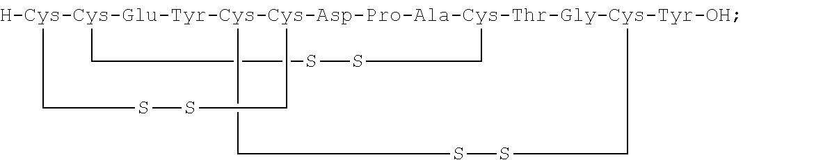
[H-Cys-Cys-Glu-Tyr-Cys-Cys-Asp-Pro-Ala-Cys-Thr-Gly-Cys-Tyr-OH]123(CCSSCC1)(CSSC2)CCCSSCCC3
